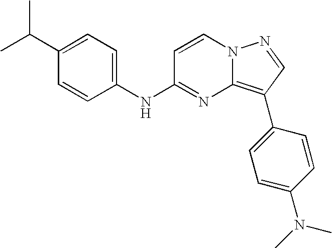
C1(C(C)C)=CC=C(NC2=NC3=C(C4=CC=C(N(C)C)C=C4)C=NN3C=C2)C=C1
